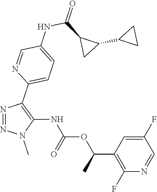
N1=NN(C)C(NC(OC(C2=C(F)N=CC(F)=C2)C)=O)=C1C1=CC=C(NC(C2C(C3CC3)C2)=O)C=N1
